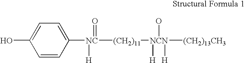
C1=CC([NC]([(CH2)11][NCN]([(CH2)13CH3])(O)([H])[H])([H])=O)=CC=C1O
